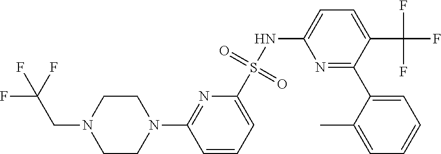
C1CN(C2=NC(S(NC3=CC=C(C(F)(F)F)C(C4=CC=CC=C4C)=N3)(=O)=O)=CC=C2)CCN1CC(F)(F)F
